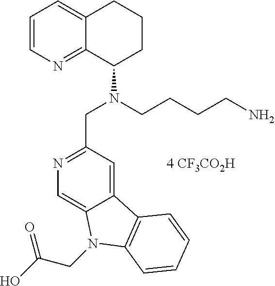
C1=CN=C2C(=C1)CCCC2N(CC1=NC=C2C(=C1)C1=C(N2CC(O)=O)C=CC=C1)CCCCN.[4 CF3CO2H]
